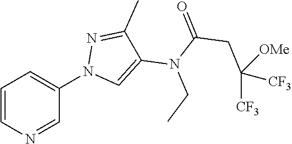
C1=CN=CC(N2C=C(N(C(=O)CC([CF3])([CF3])[OMe])CC)C(C)=N2)=C1
